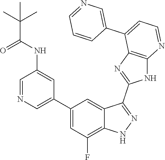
C1=NC=C(C2=CC(F)=C3C(=C2)C(C2=NC4=C(N2)N=CC=C4C2=CN=CC=C2)=NN3)C=C1NC(C(C)(C)C)=O
